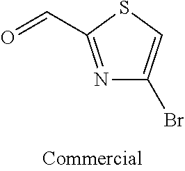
N1=C(C=O)SC=C1Br
